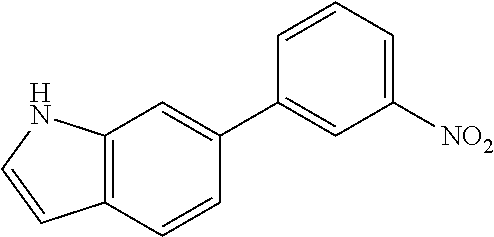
C12=C(NC=C1)C=C(C1=CC([NO2])=CC=C1)C=C2
